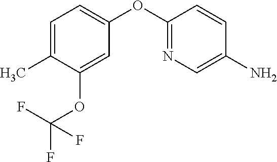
C1=C(C)C(OC(F)(F)F)=CC(OC2=NC=C(N)C=C2)=C1
